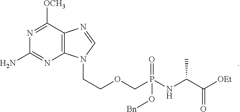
N1=C([OCH3])C2=C(N=C1N)N(CCOCP(NC(C([OEt])=O)C)(=O)O[Bn])C=N2
